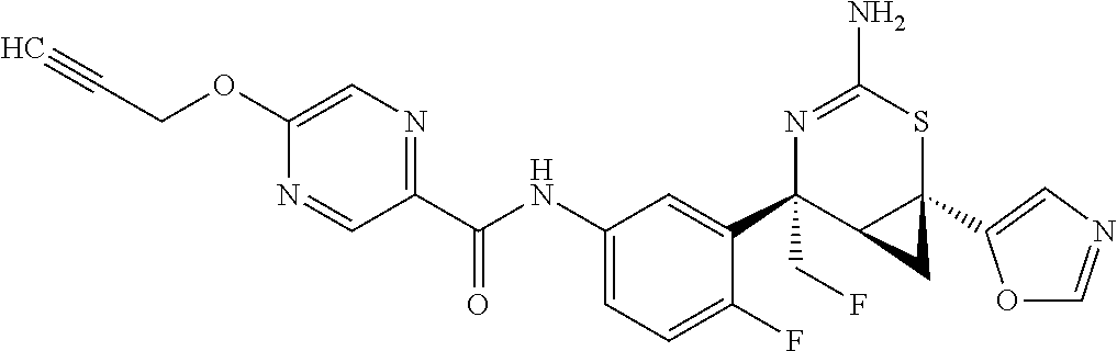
N1=C(N)SC2(C3=CN=CO3)C(C1(C1=CC(NC(C3=NC=C(OCC#C)N=C3)=O)=CC=C1F)CF)C2
